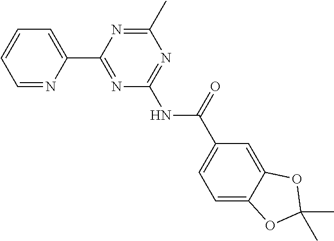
C1=NC(C2=NC(NC(C3=CC=C4C(=C3)OC(C)(C)O4)=O)=NC(C)=N2)=CC=C1
